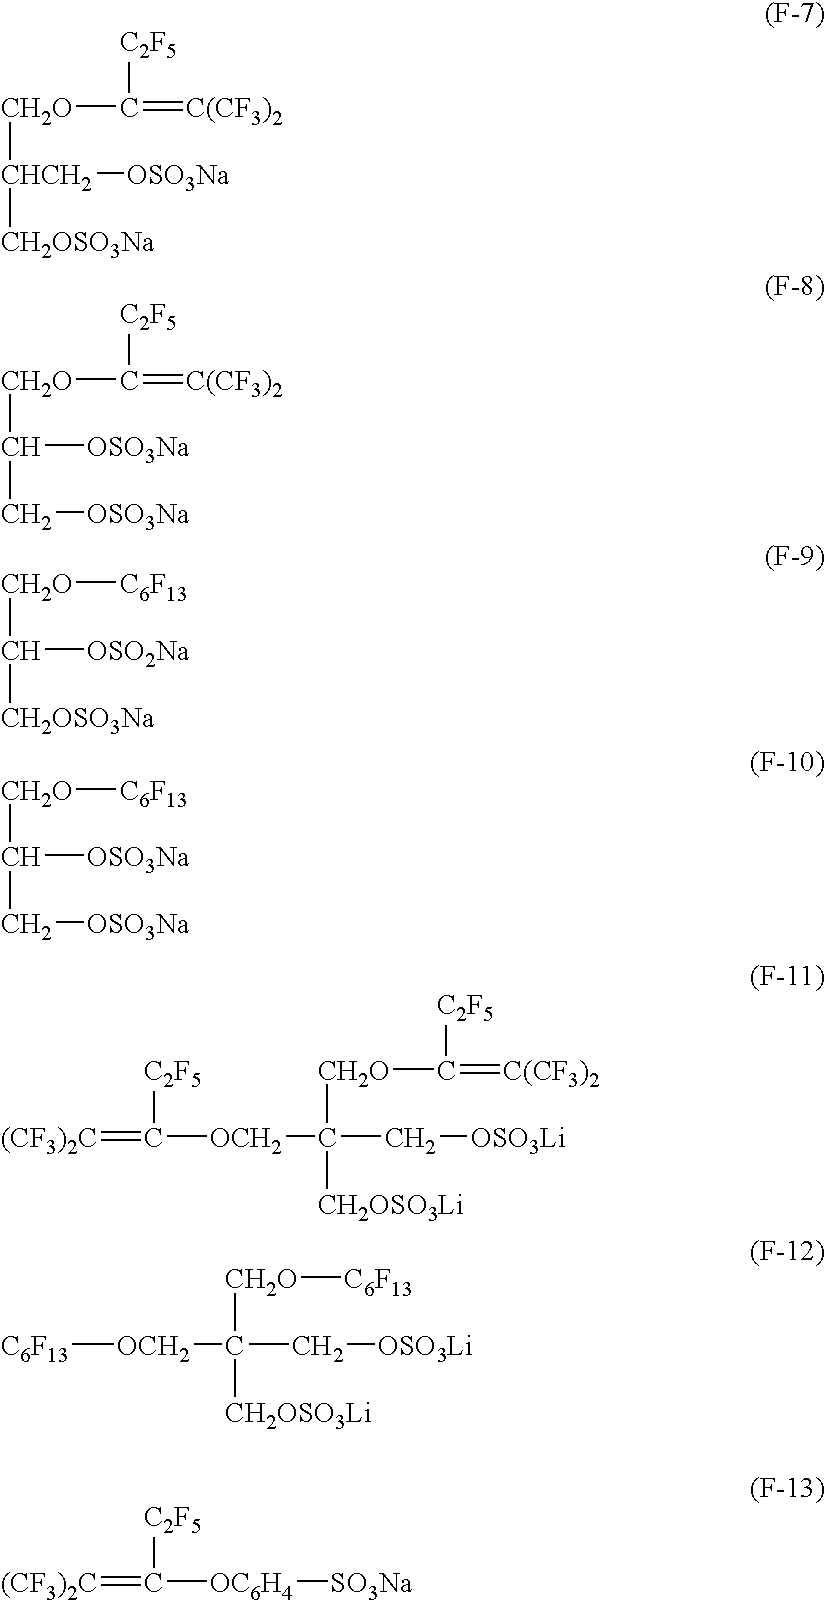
[CH2O](C([C2F5])=[C(CF3)2])[CHCH2]([CH2OSO3Na])[OSO3Na].[CH2O](C([C2F5])=[C(CF3)2])C(C[OSO3Na])[OSO3Na].[CH2O]([C6F13])C([CH2OSO3Na])[OSO2Na].[CH2O]([C6F13])C(C[OSO3Na])[OSO3Na].[(CF3)2C]=C([C2F5])[OCH2]C([CH2O]C([C2F5])=[C(CF3)2])(C[OSO3Li])[CH2OSO3Li].[C6F13][OCH2]C([CH2O][C6F13])(C[OSO3Li])[CH2OSO3Li].[(CF3)2C]=C([C2F5])[OC6H4][SO3Na]
